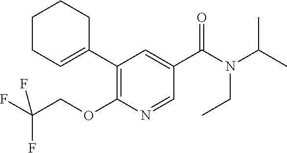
C1(C2=CCCCC2)=C(OCC(F)(F)F)N=CC(C(N(C(C)C)CC)=O)=C1
